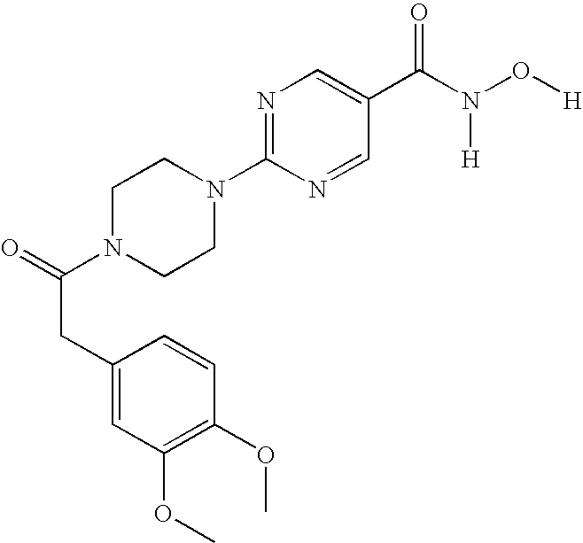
C(C(=O)N1CCN(C2=NC=C(C(N(O[H])[H])=O)C=N2)CC1)C1=CC(OC)=C(OC)C=C1
